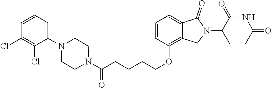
C(COC1=C2C(=CC=C1)C(=O)N(C1CCC(=O)NC1=O)C2)CCC(N1CCN(C2=CC=CC(Cl)=C2Cl)CC1)=O
